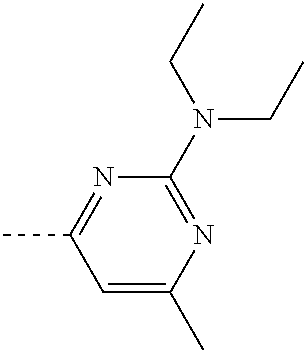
C1=C(C)N=C(N(CC)CC)N=C1C
